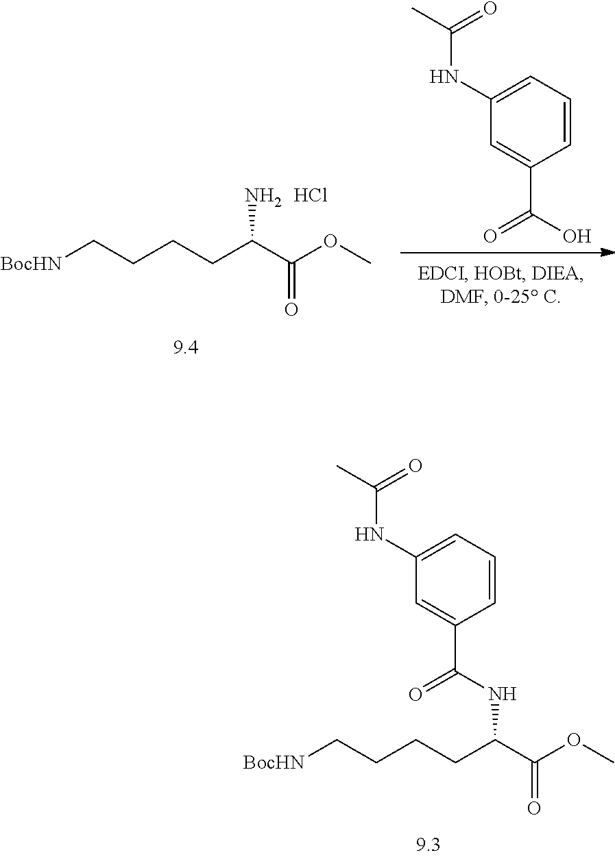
C(NC(C(OC)=O)CCCC[BocHN])(=O)C1=CC(NC(C)=O)=CC=C1.C(O)(=O)C1=CC(NC(C)=O)=CC=C1.NC(C(OC)=O)CCCC[BocHN].Cl
